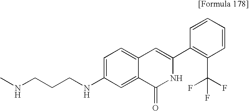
C1=C(NCCCNC)C=C2C(=C1)C=C(C1=C(C(F)(F)F)C=CC=C1)NC2=O
